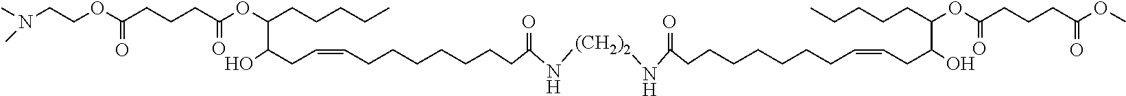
CN(CCOC(CCCC(OC(CCCCC)C(CC=CCCCCCCCC(=O)N[(CH2)2]NC(=O)CCCCCCCC=CCC(C(CCCCC)OC(CCCC(OC)=O)=O)O)O)=O)=O)C
